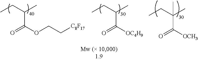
CCC(C)C(OCC[C8F17])=O.CCC(C)C([OC4H9])=O.CCC(C)(C([OCH3])=O)C
